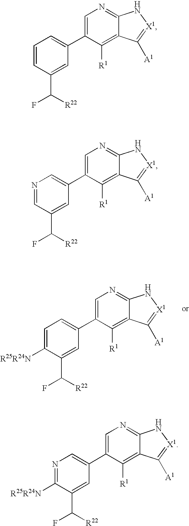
C1=C([R25R24N])C(C([R22])F)=CC(C2=CN=C3C(=C2[R1])C([A1])=[X1]N3)=C1.C1=CC(C([R22])F)=CC(C2=CN=C3C(=C2[R1])C([A1])=[X1]N3)=C1.N1=CC(C([R22])F)=CC(C2=CN=C3C(=C2[R1])C([A1])=[X1]N3)=C1.N1=C([R25R24N])C(C([R22])F)=CC(C2=CN=C3C(=C2[R1])C([A1])=[X1]N3)=C1
